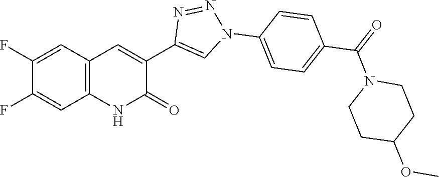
C12=C(C=C(F)C(F)=C1)C=C(C1=CN(C3=CC=C(C(=O)N4CCC(OC)CC4)C=C3)N=N1)C(=O)N2
